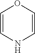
C1=CNC=CO1
